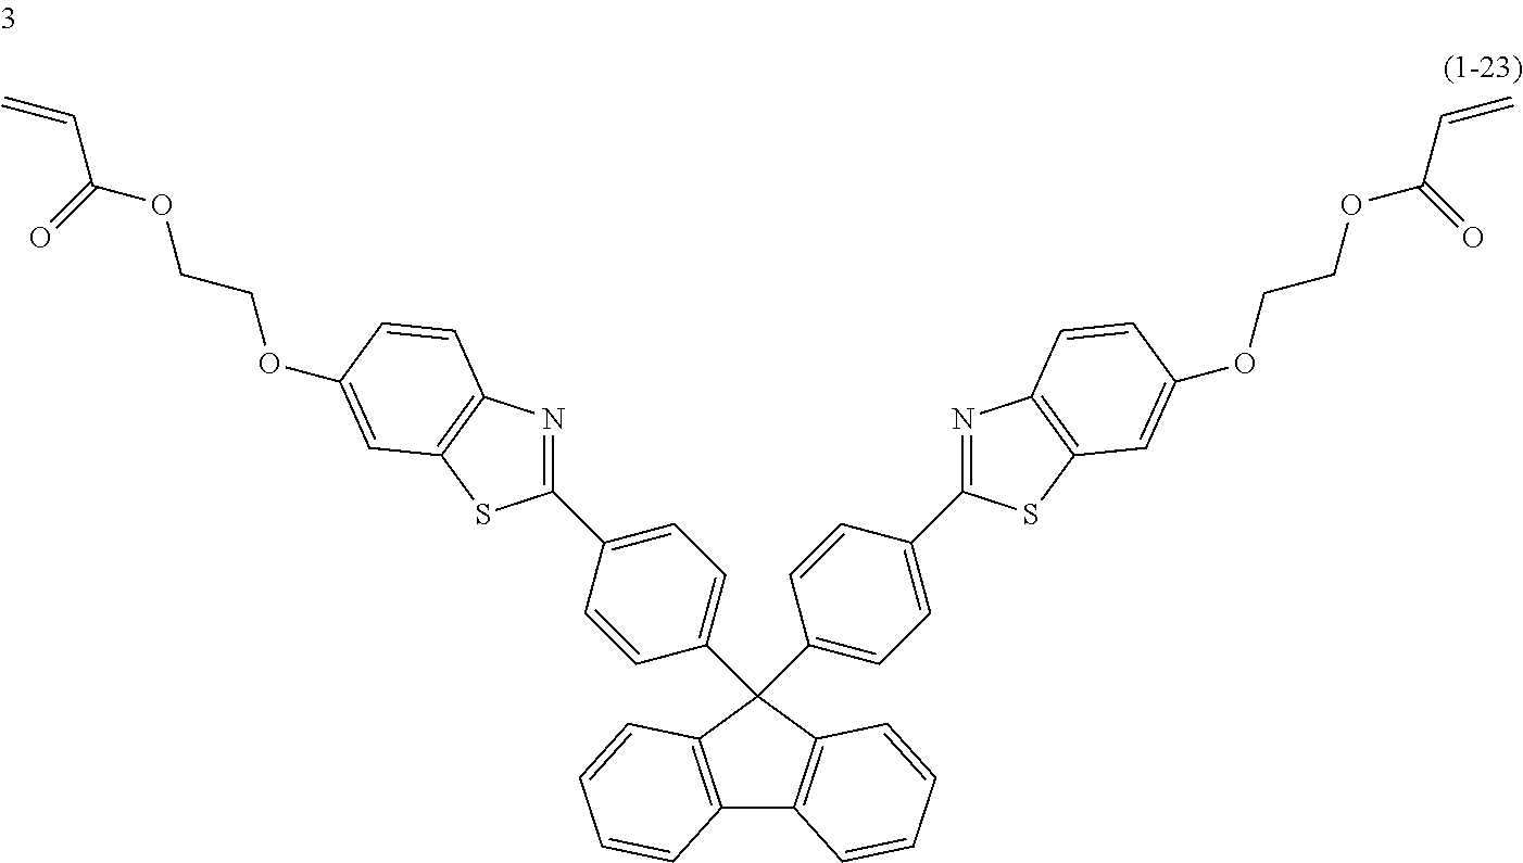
C12=C(C(C3=CC=C(C4=NC5=C(S4)C=C(OCCOC(C=C)=O)C=C5)C=C3)(C3=CC=C(C4=NC5=C(S4)C=C(OCCOC(C=C)=O)C=C5)C=C3)C3=C1C=CC=C3)C=CC=C2
